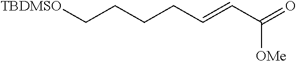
C(CCCC=CC(=O)[OMe])[TBDMSO]
